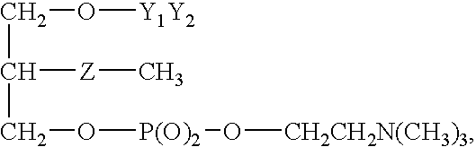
C(C([Z]C)CO[P(O)2]O[CH2CH2N(CH3)3])O[Y1Y2]
